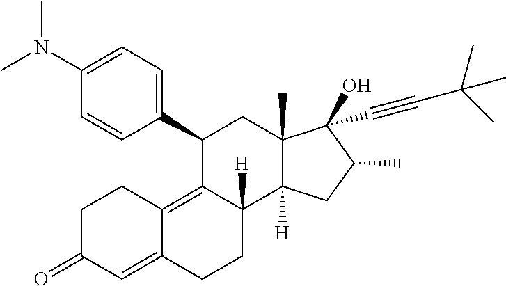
C1(N(C)C)=CC=C(C2C3=C4C(=CC(=O)CC4)CCC3([H])C3([H])C(C)(C2)C(O)(C#CC(C)(C)C)C(C)C3)C=C1
